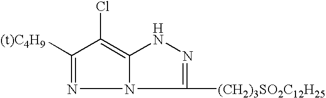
C1(Cl)=C2NN=C([(CH2)3SO2C12H25])N2N=C1[(t)C4H9]
